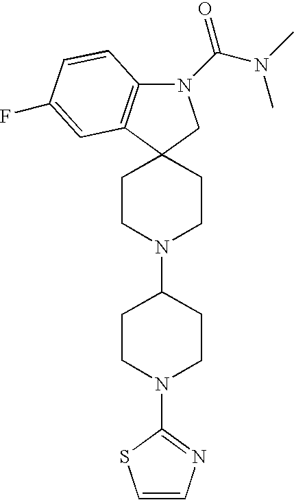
N1(C(N(C)C)=O)C2=C(C3(C1)CCN(C1CCN(C4=NC=CS4)CC1)CC3)C=C(F)C=C2
